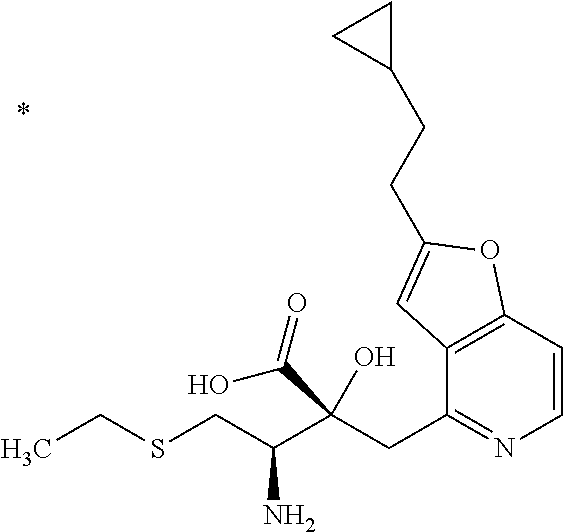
C12=C(C=CN=C1CC(C(CSCC)N)(O)C(=O)O)OC(CCC1CC1)=C2
